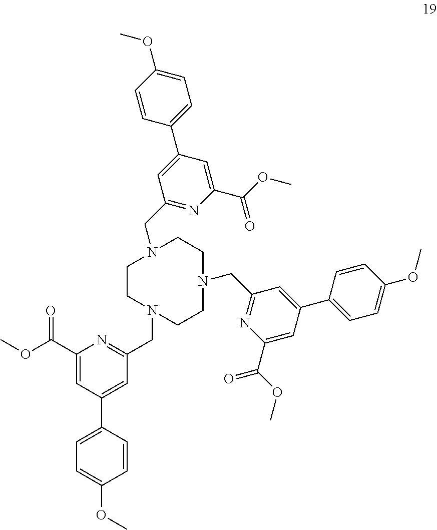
C1(C(OC)=O)=CC(C2=CC=C(OC)C=C2)=CC(CN2CCN(CC3=NC(C(OC)=O)=CC(C4=CC=C(OC)C=C4)=C3)CCN(CC3=NC(C(OC)=O)=CC(C4=CC=C(OC)C=C4)=C3)CC2)=N1
